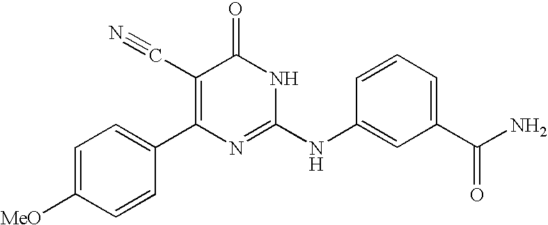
C1=CC(C2=C(C#N)C(=O)NC(NC3=CC(C(N)=O)=CC=C3)=N2)=CC=C1[MeO]
